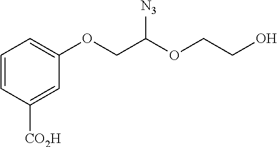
C1=CC([CO2H])=CC(OCC([N3])OCCO)=C1
